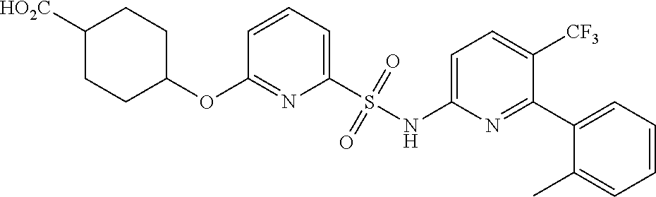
O(C1=NC(S(NC2=CC=C([CF3])C(C3=CC=CC=C3C)=N2)(=O)=O)=CC=C1)C1CCC([HO2C])CC1
